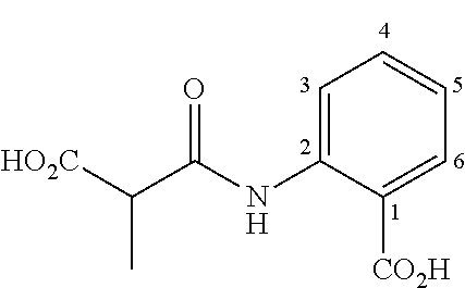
N(C1=CC=CC=C1[CO2H])C(=O)C(C)[HO2C]
